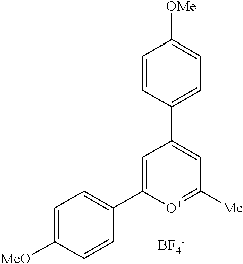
C1=C(C2=CC=C([MeO])C=C2)[O+]=C([Me])C=C1C1=CC=C([OMe])C=C1.[BF4-]
